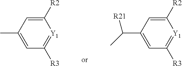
C1([R2])=CC(C)=CC([R3])=[Y1]1.C1([R2])=CC(C([R21])C)=CC([R3])=[Y1]1
